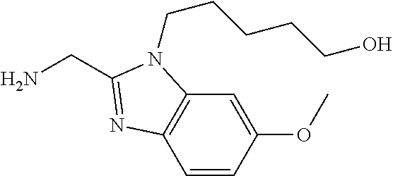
C1=CC(OC)=CC2=C1N=C(CN)N2CCCCCO
